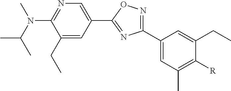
C1=C(C2=NC(C3=CC(C)=C([R])C(CC)=C3)=NO2)C=C(CC)C(N(C(C)C)C)=N1
